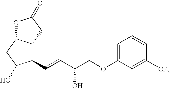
C1(C=CC(COC2=CC=CC([CF3])=C2)O)C2C(CC1O)OC(=O)C2
